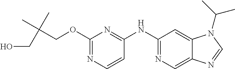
C1(OCC(C)(C)CO)=NC=CC(NC2=NC=C3C(=C2)N(C(C)C)C=N3)=N1
